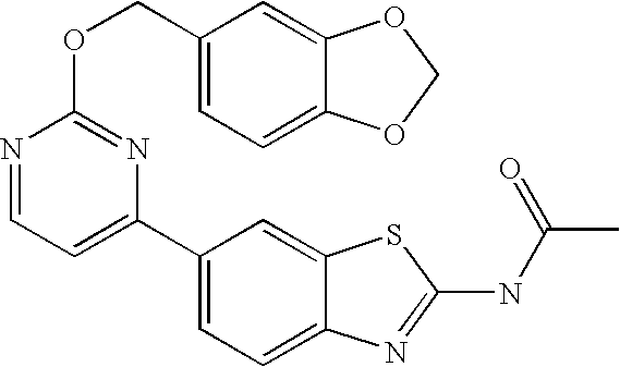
C1(C2=CC=C3C(=C2)SC(NC(C)=O)=N3)=CC=NC(OCC2=CC=C3C(=C2)OCO3)=N1
